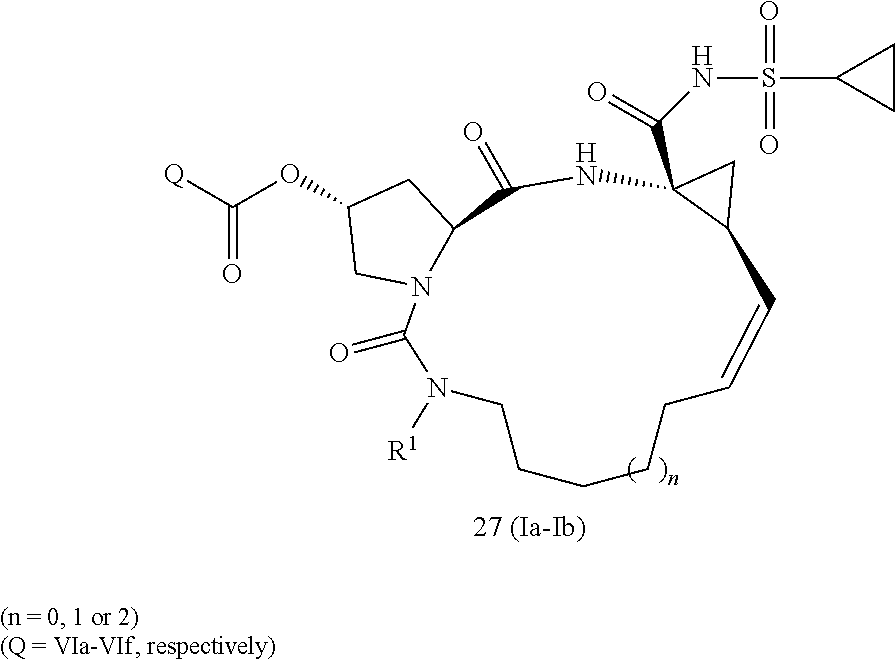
C1=CCCCCCN([R1])C(=O)N2C(C(=O)NC3(C(=O)NS(=O)(C4CC4)=O)C1C3)CC(OC([Q])=O)C2
